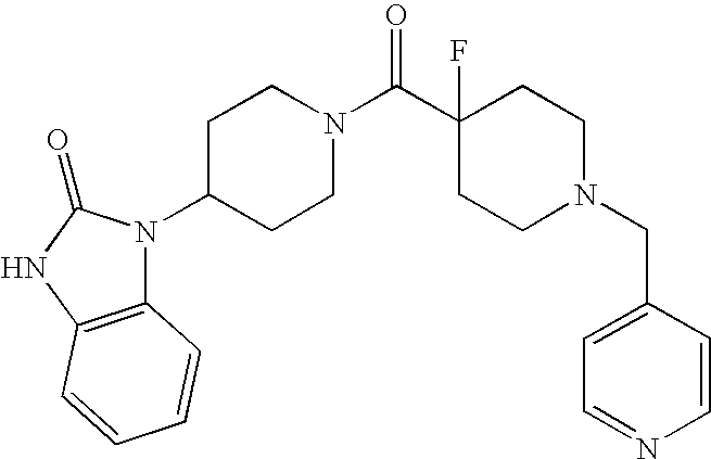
C1=NC=CC(CN2CCC(C(N3CCC(N4C5=C(NC4=O)C=CC=C5)CC3)=O)(F)CC2)=C1
